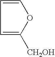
C1=C([CH2OH])OC=C1
